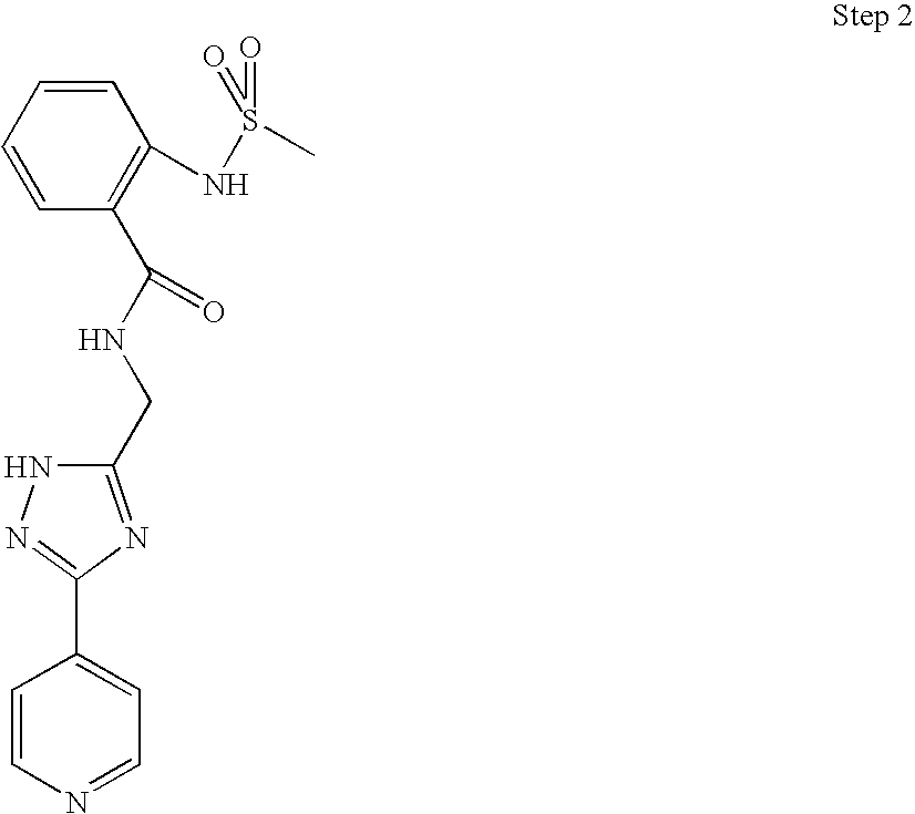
C1=CN=CC=C1C1=NNC(CNC(=O)C2=C(NS(C)(=O)=O)C=CC=C2)=N1
